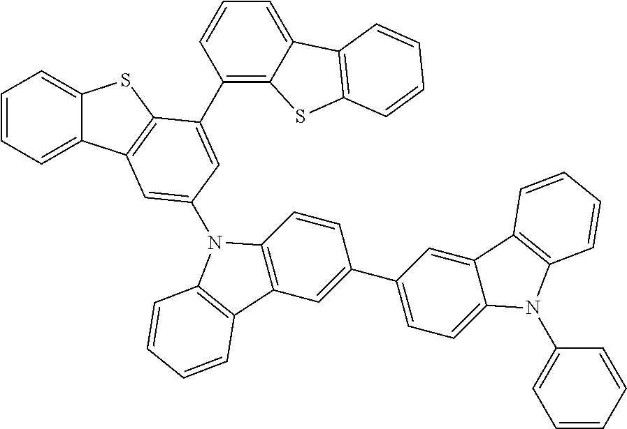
C1=CC=C2C(=C1)SC1=C2C=C(N2C3=C(C=C(C4=CC=C5C(=C4)C4=C(N5C5=CC=CC=C5)C=CC=C4)C=C3)C3=C2C=CC=C3)C=C1C1=C2C(=CC=C1)C1=C(S2)C=CC=C1
